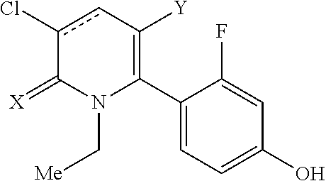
C1(C2=C([Y])cc(Cl)C(=[X])N2C[Me])=CC=C(O)C=C1F
